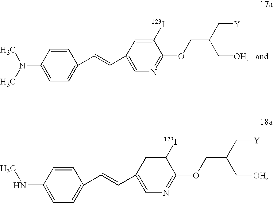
N(C1=CC=C(C=CC2=CN=C(OCC(C[Y])C[OH])C([123I])=C2)C=C1)(C)C.N(C1=CC=C(C=CC2=CN=C(OCC(C[Y])C[OH])C([123I])=C2)C=C1)C
